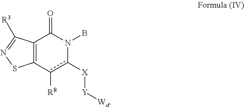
C12=C(c([R8])c([X][Y][Wd])N(B)C1=O)SN=C2[R3]
